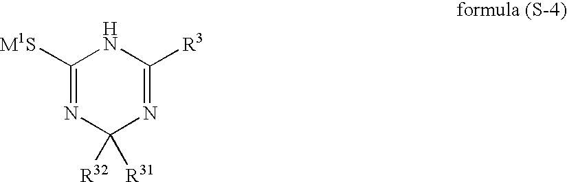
N1=C([R3])NC([M1S])=NC1([R32])[R31]
